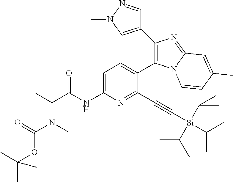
C1=C(NC(C(C)N(C)C(=O)OC(C)(C)C)=O)N=C(C#C[Si](C(C)C)(C(C)C)C(C)C)C(C2=C(C3=CN(C)N=C3)N=C3N2C=CC(C)=C3)=C1
